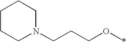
C1CCN(CCCOC)CC1
